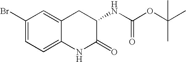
C1(Br)=CC=C2C(=C1)CC(NC(OC(C)(C)C)=O)C(=O)N2
